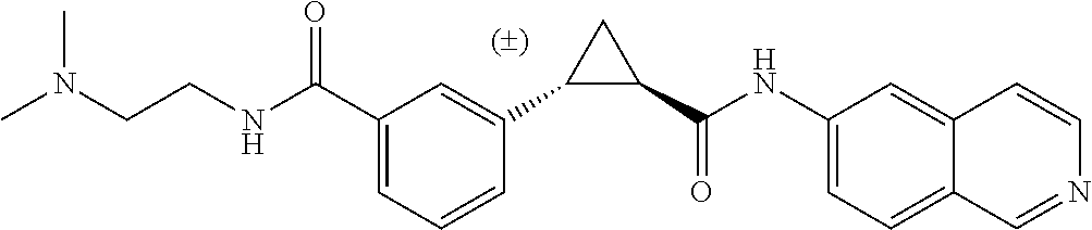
C1(C(NC2=CC=C3C(=C2)C=CN=C3)=O)CC1C1=CC(C(NCCN(C)C)=O)=CC=C1
